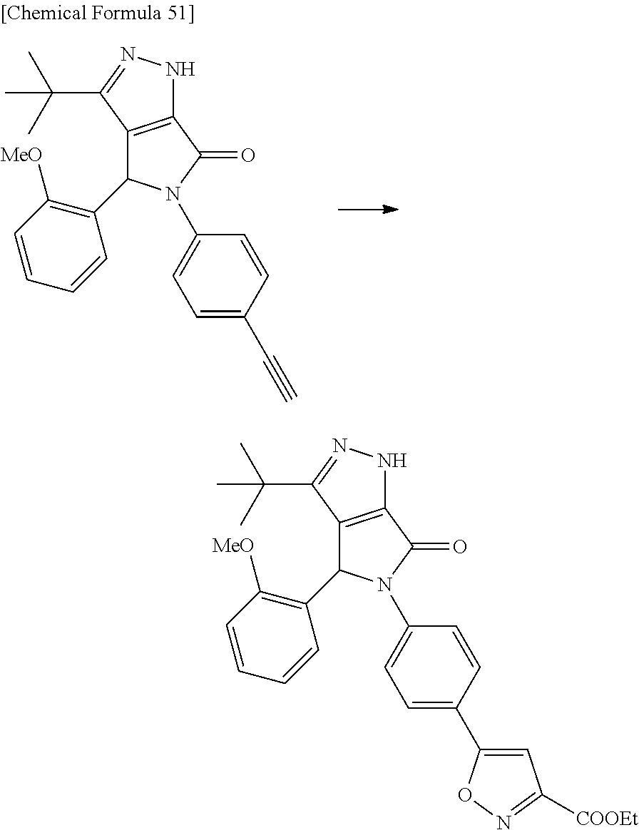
C12=C(C(C(C)(C)C)=NN1)C(C1=C([MeO])C=CC=C1)N(C1=CC=C(C#C)C=C1)C2=O.C12=C(C(C(C)(C)C)=NN1)C(C1=C([MeO])C=CC=C1)N(C1=CC=C(C3=CC([COOEt])=NO3)C=C1)C2=O
